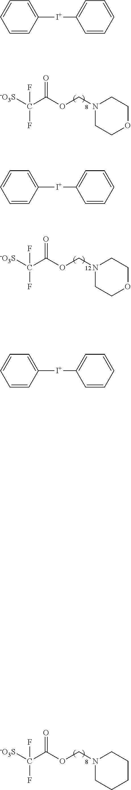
[-O3S]C(C(OCN1CCOCC1)=O)(F)F.[-O3S]C(C(OCN1CCOCC1)=O)(F)F.[-O3S]C(C(OCN1CCCCC1)=O)(F)F.C1=CC([I+]C2=CC=CC=C2)=CC=C1.C1=CC([I+]C2=CC=CC=C2)=CC=C1.C1=CC([I+]C2=CC=CC=C2)=CC=C1
